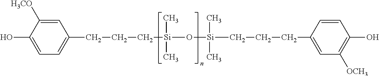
C1=C([H3CO])C(O)=CC=C1CCC[Si](C)(C)O[Si](CCCC1=CC([OCH3])=C(O)C=C1)(C)C
